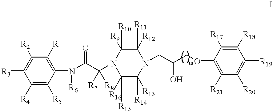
C1([R3])=C([R2])C([R1])=C(N(C(C(N2C([R15])([R16])C([R14])([R13])N(CC(COC3=C([R21])C([R20])=C([R19])C([R18])=C3[R17])O)C([R11])([R12])C2([R10])[R9])([R7])[R8])=O)[R6])C([R5])=C1[R4]
